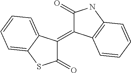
C1(=O)C(=C2C(=O)SC3=CC=CC=C32)C2=C(N1)C=CC=C2
